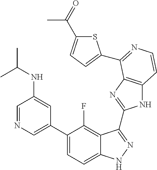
C1=C(C2=CC=C3C(=C2F)C(C2=NC4=C(N2)C=CN=C4C2=CC=C(C(C)=O)S2)=NN3)C=C(NC(C)C)C=N1
